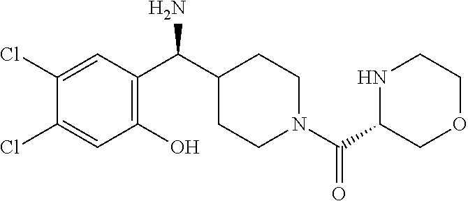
C1(C(C2CCN(C(=O)C3COCCN3)CC2)N)=C(O)C=C(Cl)C(Cl)=C1
